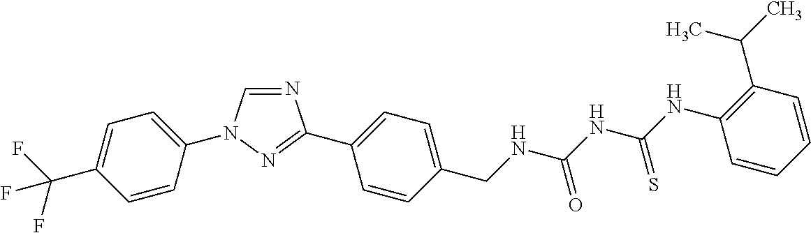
N1=CN(C2=CC=C(C(F)(F)F)C=C2)N=C1C1=CC=C(CNC(NC(=S)NC2=C(C(C)C)C=CC=C2)=O)C=C1
